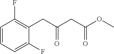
C1=CC=C(F)C(CC(CC(OC)=O)=O)=C1F
